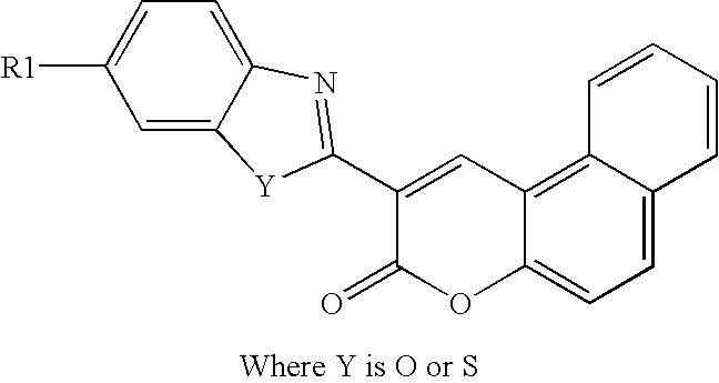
C1=C2C(=CC=C1[R1])N=C(C1=CC3=C4C(=CC=C3OC1=O)C=CC=C4)[Y]2
